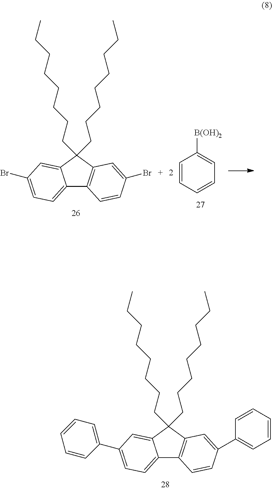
C12=CC=C(C3=CC=CC=C3)C=C1C(CCCCCCCC)(CCCCCCCC)C1=C2C=CC(C2=CC=CC=C2)=C1.C12=CC=C(Br)C=C1C(CCCCCCCC)(CCCCCCCC)C1=C2C=CC(Br)=C1.C1=CC=CC=C1[B(OH)2]
